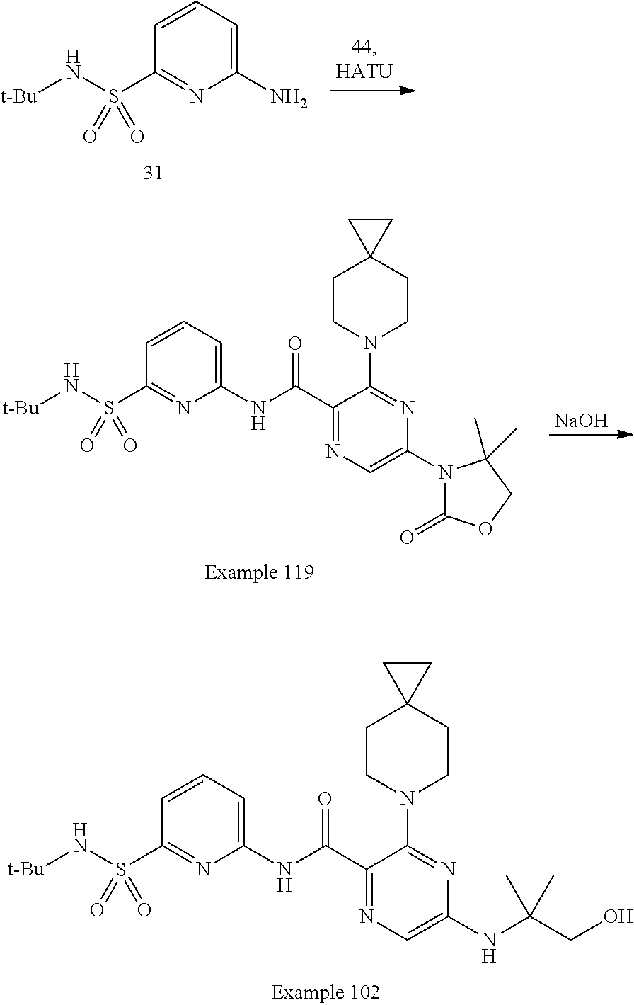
[t-Bu]NS(C1=NC(N)=CC=C1)(=O)=O.C1CN(C2=NC(N3C(=O)OCC3(C)C)=CN=C2C(NC2=CC=CC(S(N[t-Bu])(=O)=O)=N2)=O)CCC12CC2.[NaOH].C1CN(C2=NC(NC(CO)(C)C)=CN=C2C(NC2=CC=CC(S(N[t-Bu])(=O)=O)=N2)=O)CCC12CC2
